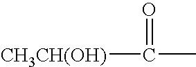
[CH3CH(OH)]C(C)=O
